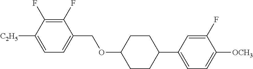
C1(F)=C(F)C([C2H5])=CC=C1COC1CCC(C2=CC=C([OCH3])C(F)=C2)CC1
